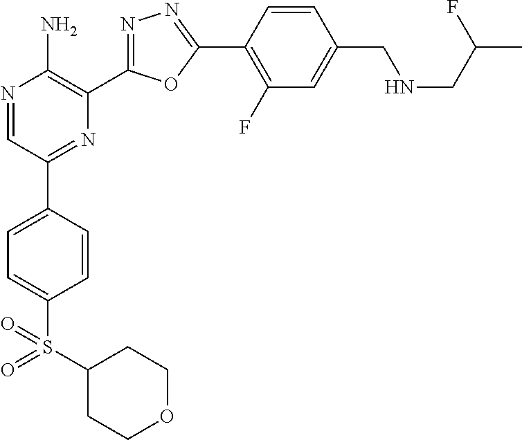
N1=CC(C2=CC=C(S(C3CCOCC3)(=O)=O)C=C2)=NC(C2=NN=C(C3=C(F)C=C(CNCC(F)C)C=C3)O2)=C1N
